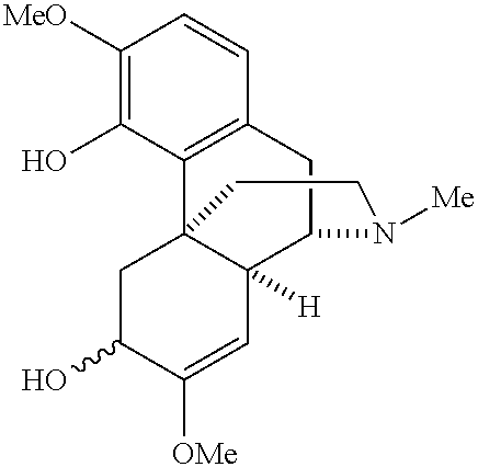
C1([MeO])=C(O)C2=C(C=C1)CC1C3([H])C2(CC(O)C([OMe])=C3)CCN1[Me]
